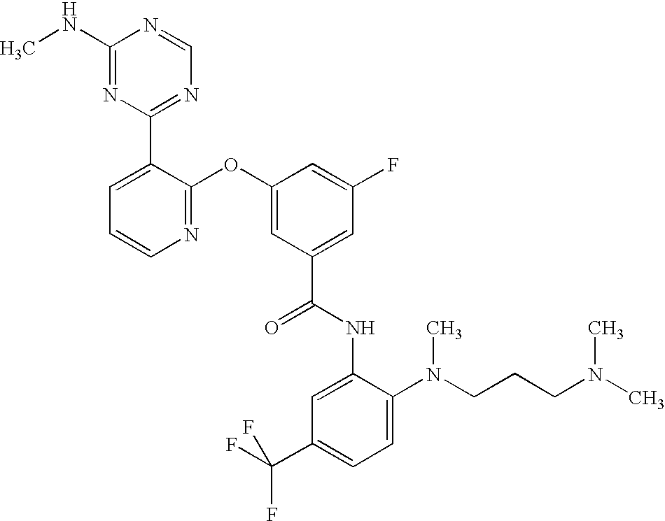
N1=C(OC2=CC(C(NC3=CC(C(F)(F)F)=CC=C3N(CCCN(C)C)C)=O)=CC(F)=C2)C(C2=NC=NC(NC)=N2)=CC=C1
